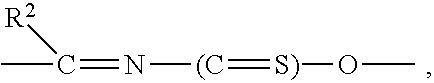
CC(=N[(C]=[S)]OC)[R2]
